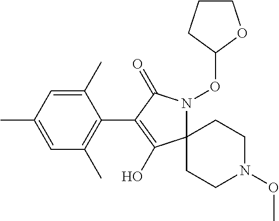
C12(N(OC3OCCC3)C(=O)C(C3=C(C)C=C(C)C=C3C)=C1O)CCN(OC)CC2
